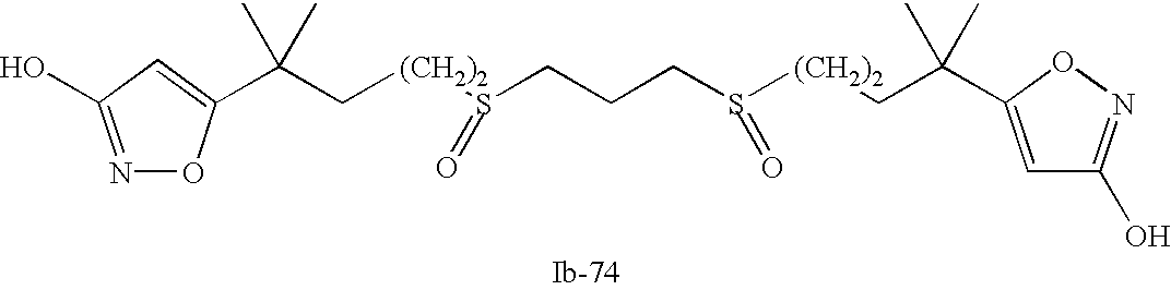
N1=C(O)C=C(C(C[(CH2)2]S(CCCS([(CH2)2]CC(C)(C)C2=CC(O)=NO2)=O)=O)(C)C)O1
